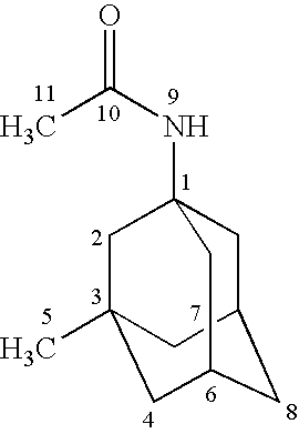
C1C2CC3CC(C)(CC1(NC(=O)C)C3)C2
